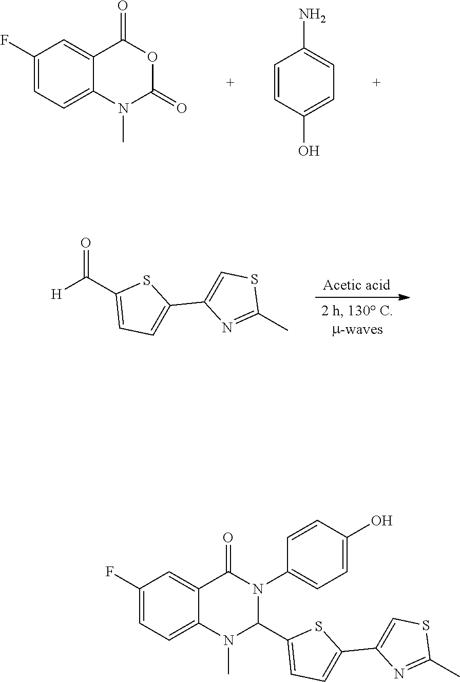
C1=C2C(=CC(F)=C1)C(=O)N(C1=CC=C(O)C=C1)C(C1=CC=C(C3=CSC(C)=N3)S1)N2C.[H]C(C1=CC=C(C2=CSC(C)=N2)S1)=O.C1=C2C(=CC(F)=C1)C(=O)OC(=O)N2C.C1=C(O)C=CC(N)=C1
